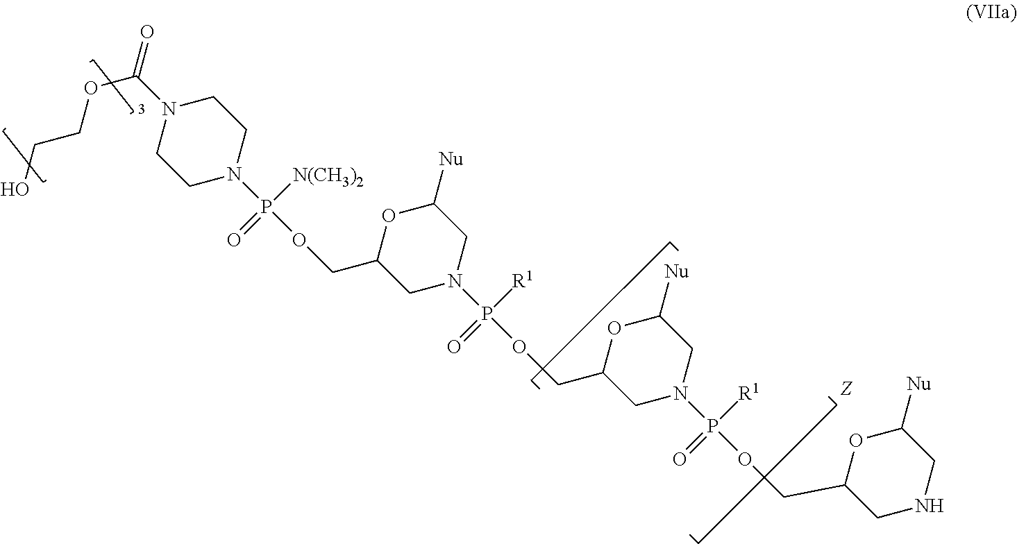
N1(C(OCCO)=O)CCN(P(OCC2OC([Nu])CN(P(OCC3OC([Nu])CN(P(OCC4OC([Nu])CNC4)([R1])=O)C3)([R1])=O)C2)([N(CH3)2])=O)CC1
